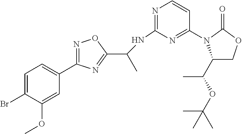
C1=C(Br)C(OC)=CC(C2=NOC(C(NC3=NC=CC(N4C(C(OC(C)(C)C)C)COC4=O)=N3)C)=N2)=C1
